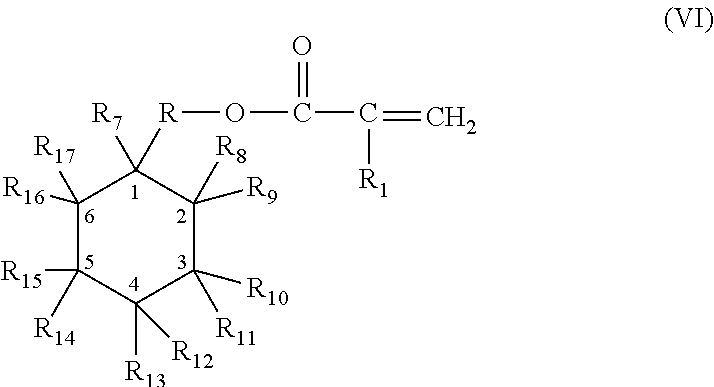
C1([R17])([R16])C([R15])([R14])C([R13])([R12])C([R11])([R10])C([R9])([R8])C1([R7])[R]OC(C(=C)[R1])=O
